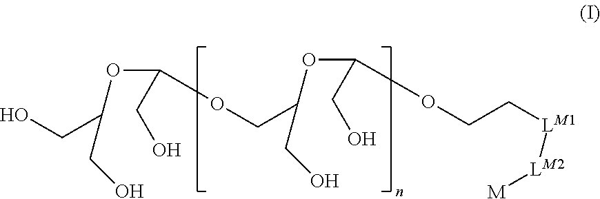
OCC(OC(CO)OCC(OC(CO)OCC[LM1][LM2][M])CO)CO
